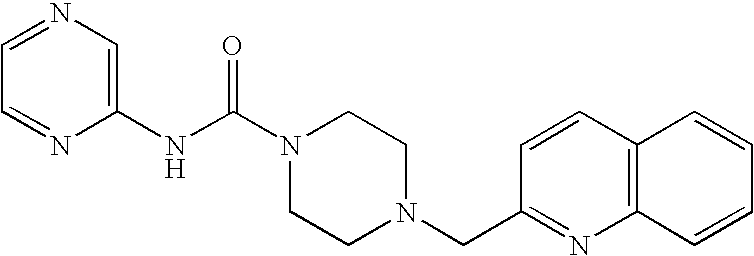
C1=NC(NC(N2CCN(CC3=NC4=C(C=C3)C=CC=C4)CC2)=O)=CN=C1
